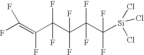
[Si](Cl)(Cl)(Cl)C(F)(F)C(F)(C(C(F)(F)C(F)=C(F)F)(F)F)F
